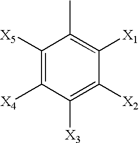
C1([X5])=C([X4])C([X3])=C([X2])C([X1])=C1C
